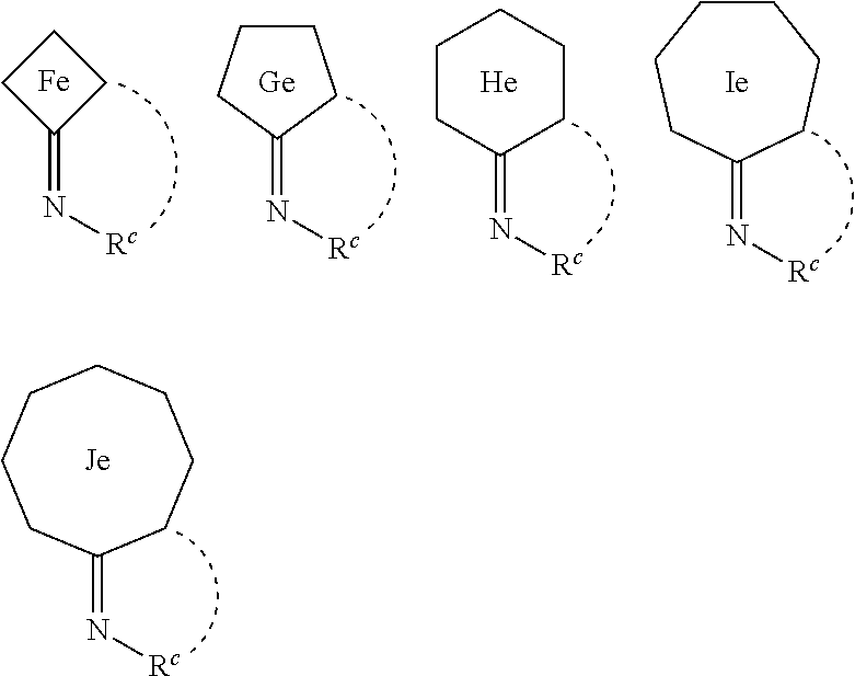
C1(=N[Rc])CCCCCCC1.C1C(=N[Rc])CC1.[Fe].C1(=N[Rc])CCCC1.[Ge].C1(=N[Rc])CCCCC1.[He].C1(=N[Rc])CCCCCC1.[Ie]
